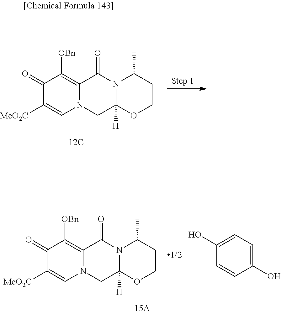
O=C1C([OBn])=C2N(C=C1[MeO2C])CC1([H])N(C2=O)C(C)CCO1.OC1=CC=C(O)C=C1.O=C1C([OBn])=C2N(C=C1[MeO2C])CC1([H])N(C2=O)C(C)CCO1
